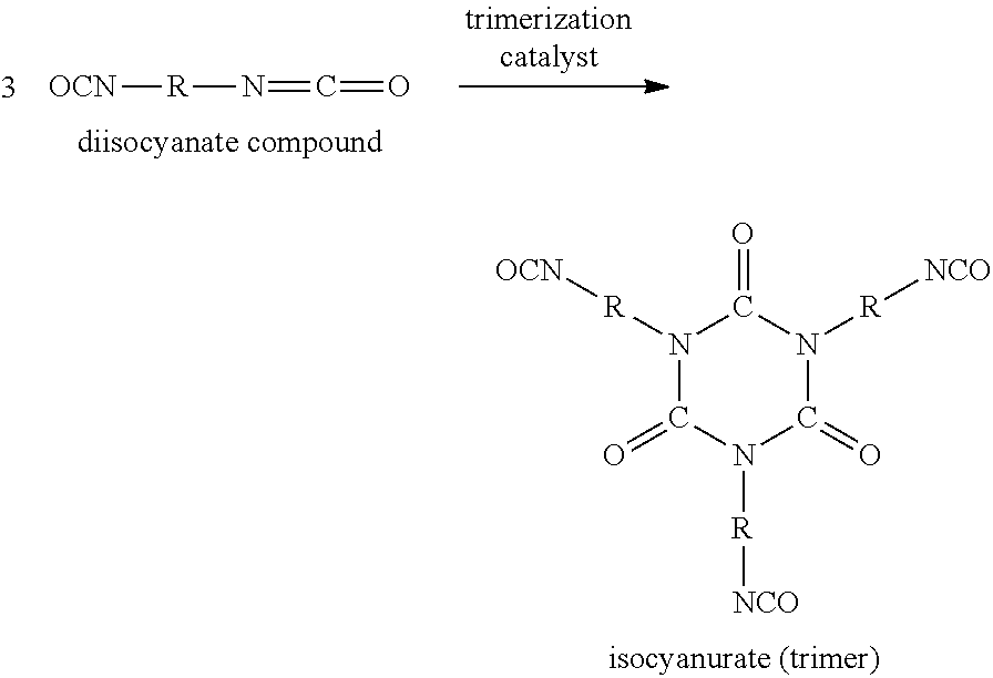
[OCN][R]N=C=O.N1([R][OCN])C(=O)N([R][NCO])C(=O)N([R][NCO])C1=O
